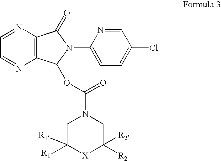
C1=NC2=C(N=C1)C(OC(=O)N1CC([R1])([R1])[X]C([R2])([R2])C1)N(C1=CC=C(Cl)C=N1)C2=O
